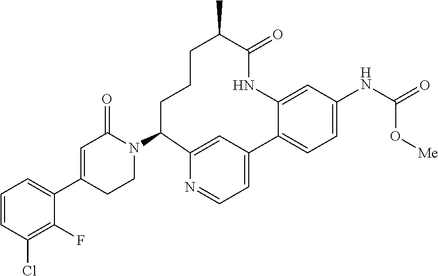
C1=CC(Cl)=C(F)C(C2=CC(=O)N(C3CCCC(C)C(=O)NC4=CC(NC(=O)O[Me])=CC=C4C4=CC=NC3=C4)CC2)=C1
